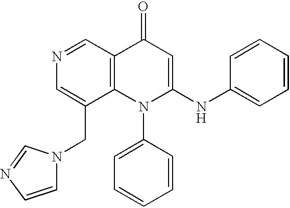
N1=CC2=C(C(CN3C=CN=C3)=C1)N(C1=CC=CC=C1)C(NC1=CC=CC=C1)=CC2=O
